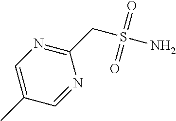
C1(CS(N)(=O)=O)=NC=C(C)C=N1
